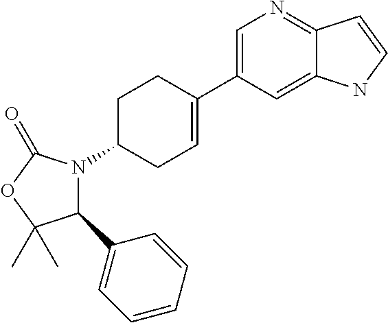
C1(C2=CC=CC=C2)N(C2CC=C(C3=CN=C4C(=C3)NC=C4)CC2)C(=O)OC1(C)C
